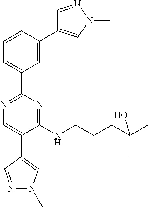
C1=C(C2=CN(C)N=C2)C=CC=C1C1=NC=C(C2=CN(C)N=C2)C(NCCCC(C)(O)C)=N1
